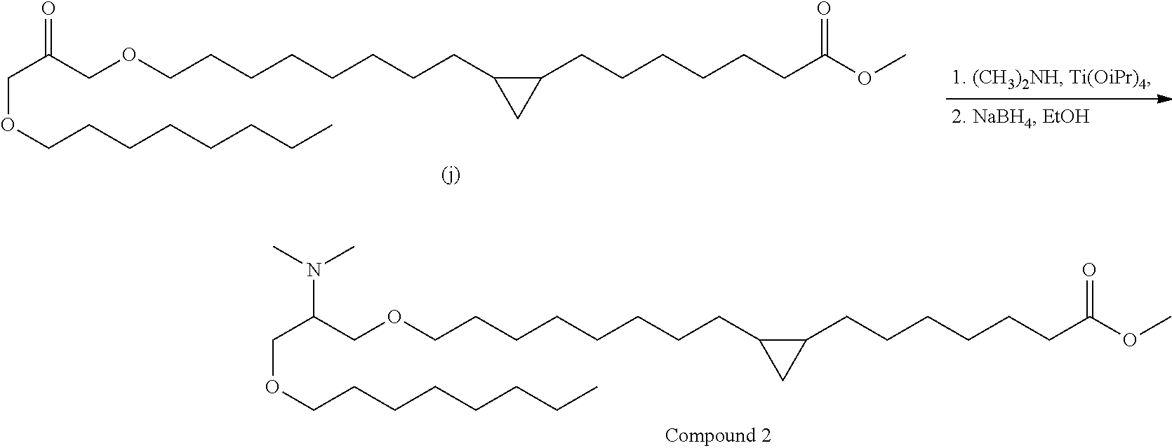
O(CCCCCCCCC1C(CCCCCCC(OC)=O)C1)CC(COCCCCCCCC)=O.O(CCCCCCCCC1C(CCCCCCC(OC)=O)C1)CC(COCCCCCCCC)N(C)C
